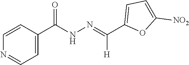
C1(C(NN=C(C2=CC=C([NO2])O2)[H])=O)=CC=NC=C1
